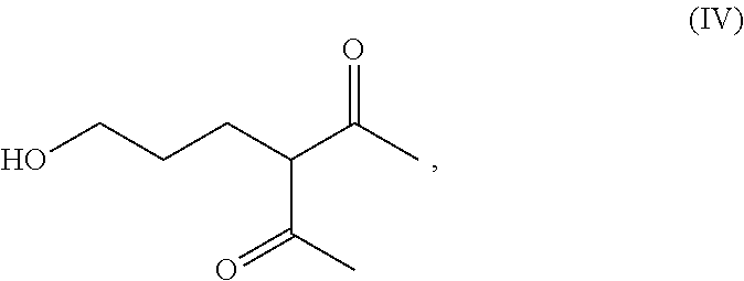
OCCCC(C(C)=O)C(C)=O
